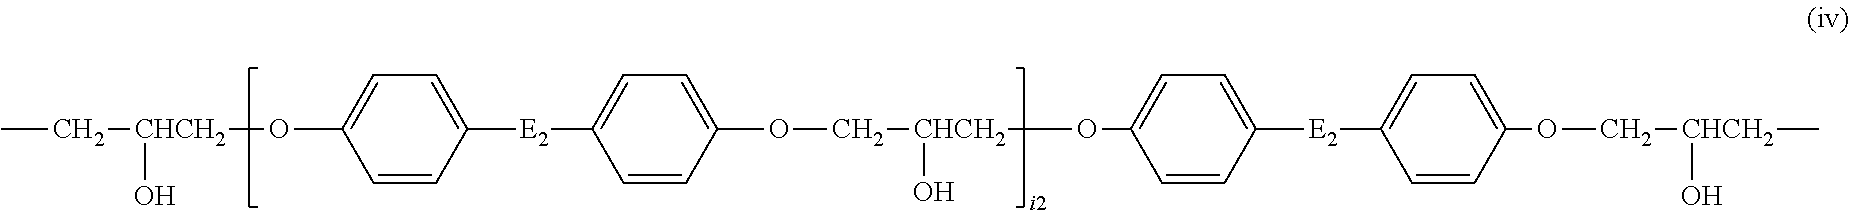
CC[CHCH2](OC1=CC=C([E2]C2=CC=C(OC[CHCH2](OC3=CC=C([E2]C4=CC=C(OC[CHCH2](C)O)C=C4)C=C3)O)C=C2)C=C1)O
